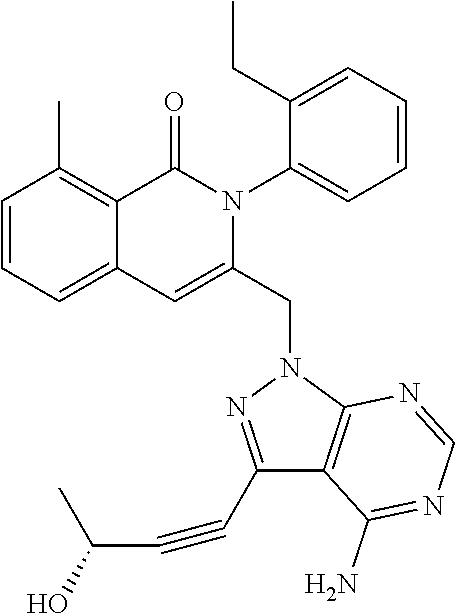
C1=CC=C2C(=C1C)C(=O)N(C1=CC=CC=C1CC)C(CN1N=C(C#CC(O)C)C3=C1N=CN=C3N)=C2
